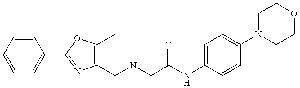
C1=CC=CC(C2=NC(CN(C)CC(=O)NC3=CC=C(N4CCOCC4)C=C3)=C(C)O2)=C1
